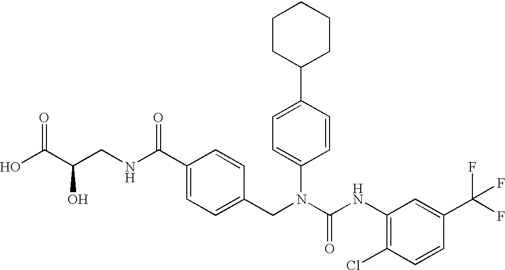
OC(C(CNC(C1=CC=C(CN(C(NC2=C(Cl)C=CC(C(F)(F)F)=C2)=O)C2=CC=C(C3CCCCC3)C=C2)C=C1)=O)O)=O
